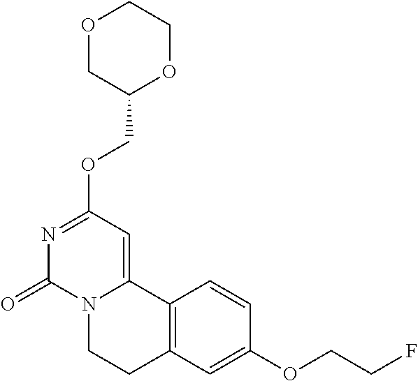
O1CC(COC2=NC(=O)N3C(=C2)C2=C(CC3)C=C(OCCF)C=C2)OCC1
